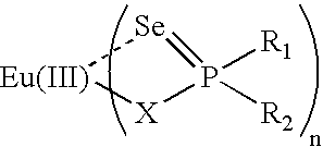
[Eu]1[X]P([R2])([R1])=[Se]1
